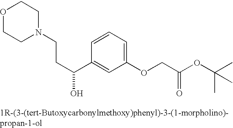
O1CCN(CCC(C2=CC(OCC(OC(C)(C)C)=O)=CC=C2)O)CC1
